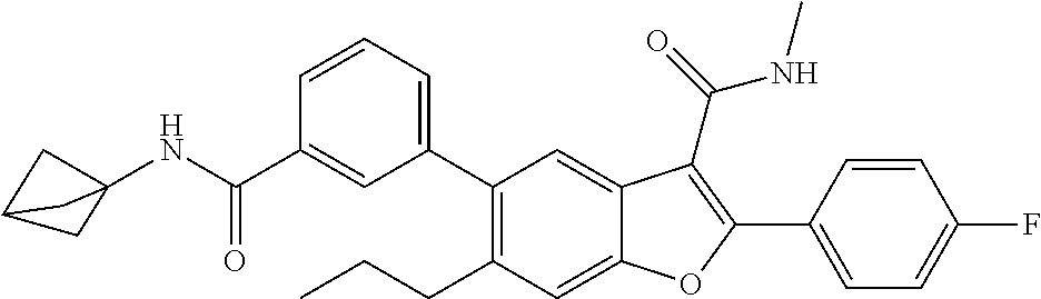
C1=C(C2=C(C(=O)NC)C3=CC(C4=CC=CC(C(NC56CC(C5)C6)=O)=C4)=C(CCC)C=C3O2)C=CC(F)=C1
